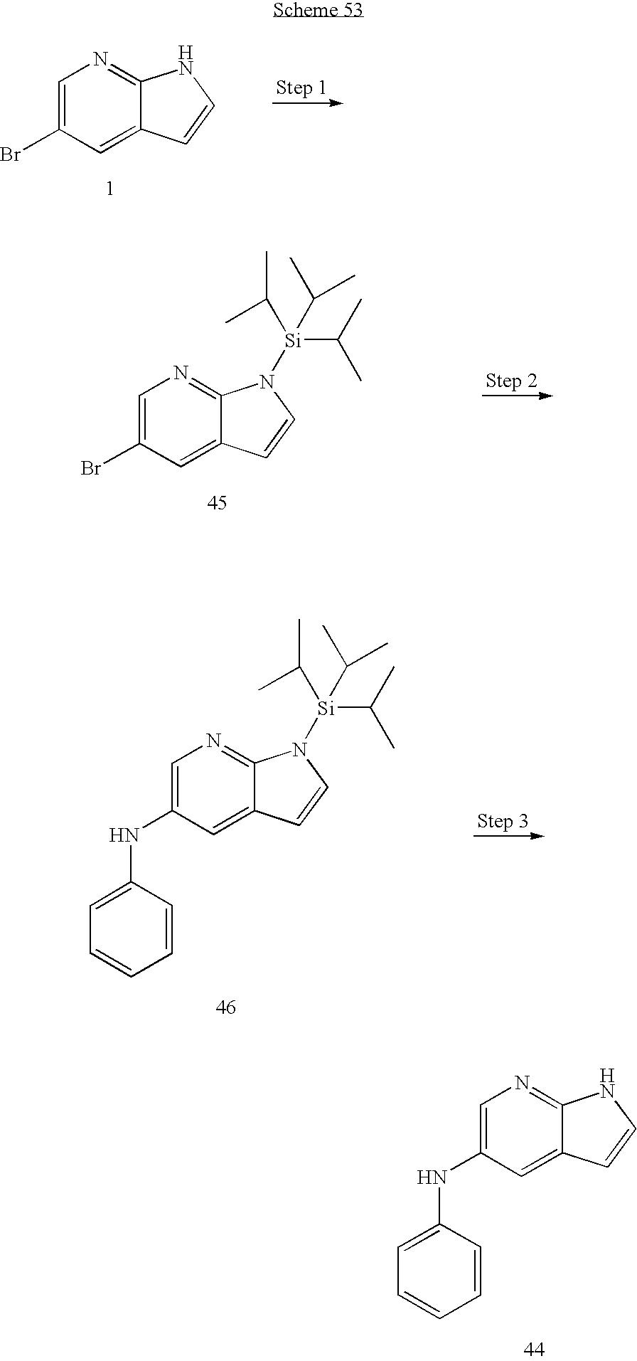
C1=C(Br)C=C2C(=N1)N([Si](C(C)C)(C(C)C)C(C)C)C=C2.C1=C(NC2=CC=CC=C2)C=C2C(=N1)N([Si](C(C)C)(C(C)C)C(C)C)C=C2.C1=C(NC2=CC=CC=C2)C=C2C(=N1)NC=C2.C1=C(Br)C=C2C(=N1)NC=C2
